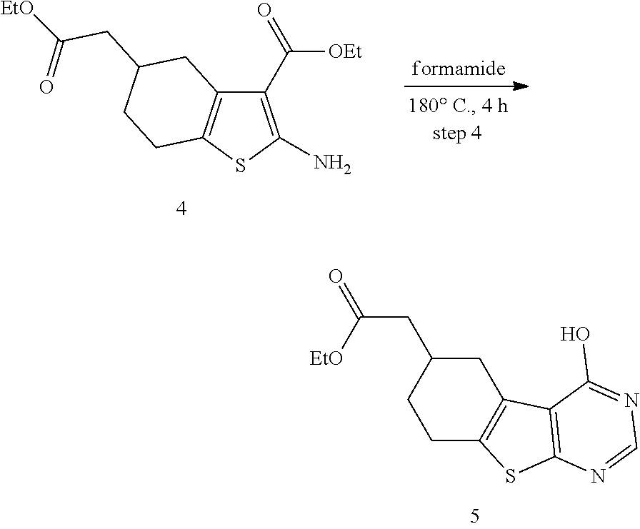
C1(C([OEt])=O)=C(N)SC2=C1CC(CC([EtO])=O)CC2.C1C2=C(CC(CC(=O)[EtO])C1)C1=C(S2)N=CN=C1O
